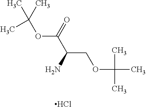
O(C(=O)C(COC(C)(C)C)N)C(C)(C)C.Cl
